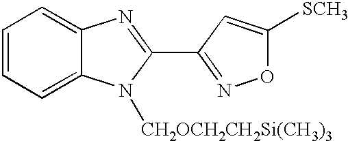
C1=CC=C2C(=C1)N=C(C1=NOC([SCH3])=C1)N2[CH2OCH2CH2Si(CH3)3]
